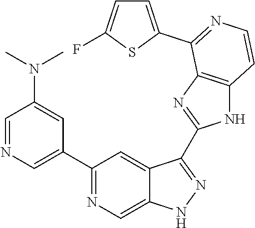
C1=NC=C(C2=NC=C3C(=C2)C(C2=NC4=C(N2)C=CN=C4C2=CC=C(F)S2)=NN3)C=C1N(C)C
